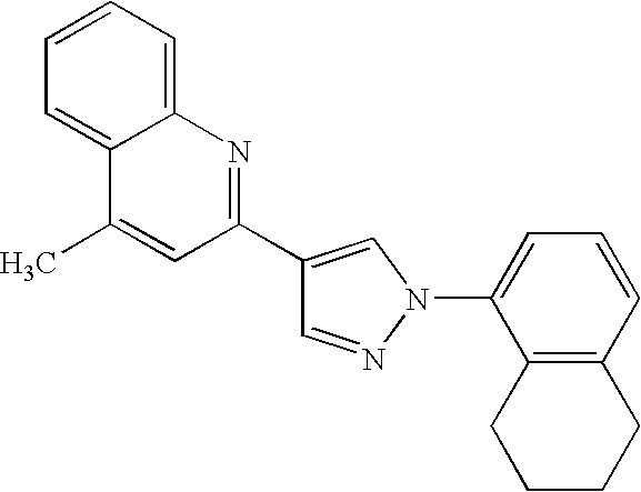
C1=NN(C2=CC=CC3=C2CCCC3)C=C1C1=NC2=CC=CC=C2C(C)=C1
